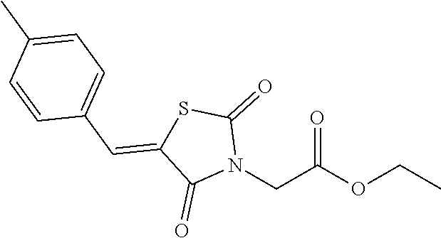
O=C(OCC)CN1C(=O)SC(=CC2=CC=C(C)C=C2)C1=O
